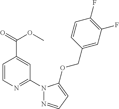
C1=CN=C(N2N=CC=C2OCC2=CC(F)=C(F)C=C2)C=C1C(=O)OC
